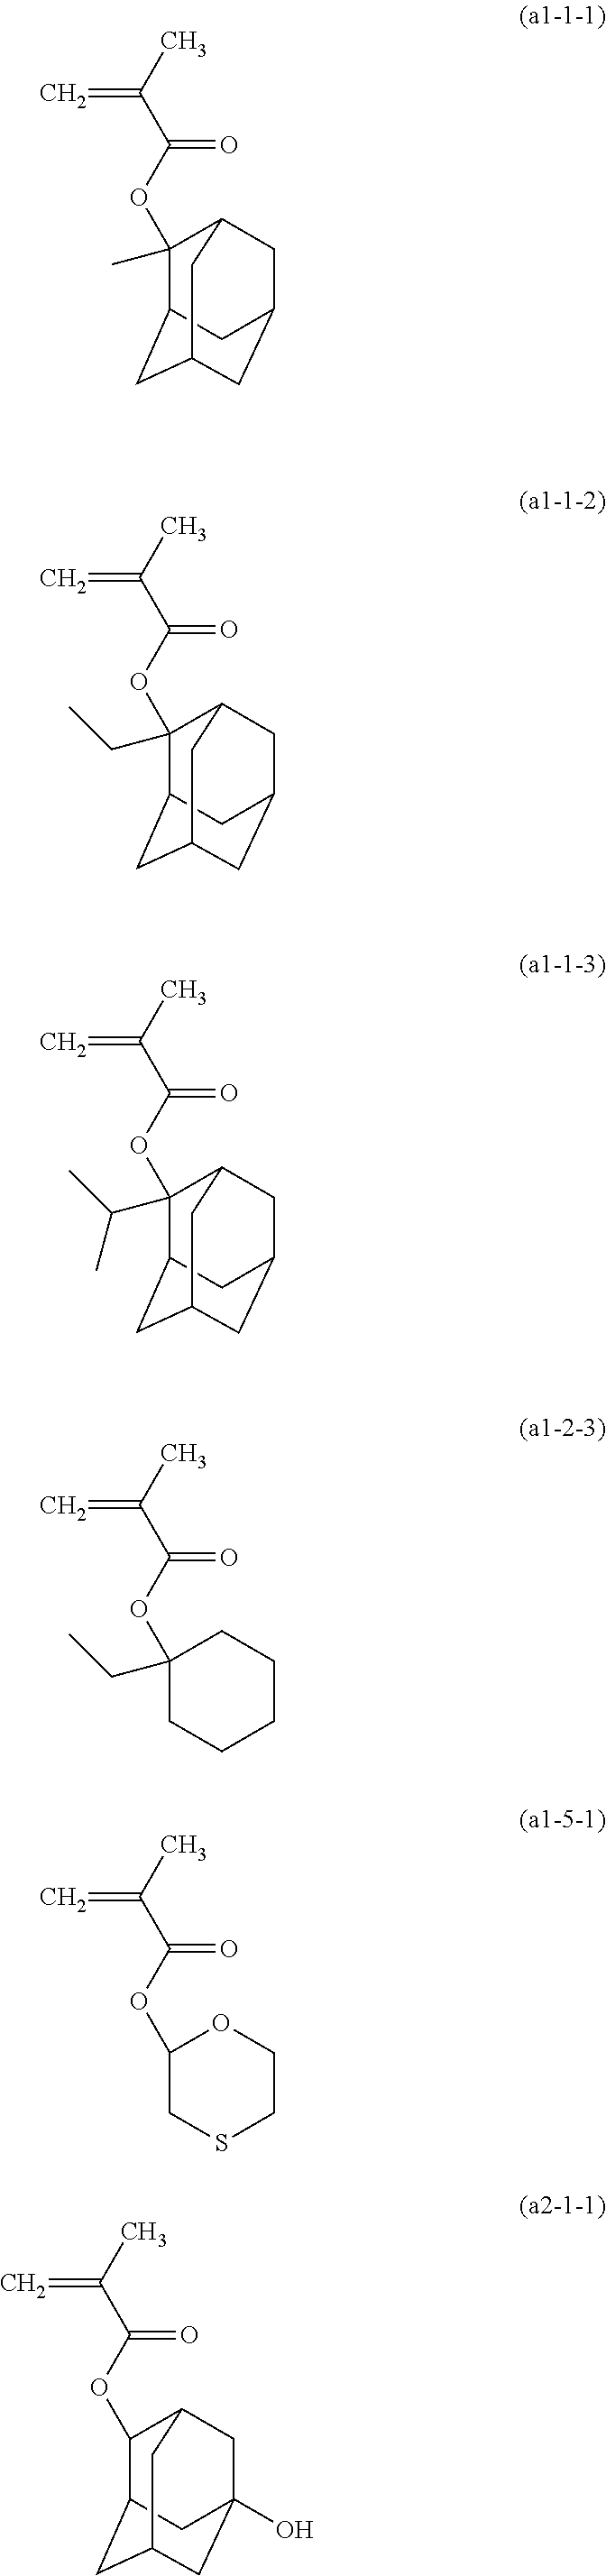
C1(OC(C(C)=C)=O)C2CC3CC(O)(CC1C3)C2.C1(C)(OC(C(C)=C)=O)C2CC3CC(CC1C3)C2.C1(OC(C(C)=C)=O)(CC)C2CC3CC(CC1C3)C2.C1(C(C)C)(OC(C(C)=C)=O)C2CC3CC(CC1C3)C2.C1(CC)(OC(C(C)=C)=O)CCCCC1.C1(OC(C(C)=C)=O)CSCCO1
